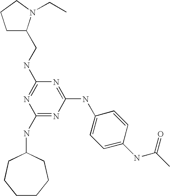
C(NC1=NC(NC2CCCCCC2)=NC(NC2=CC=C(NC(C)=O)C=C2)=N1)C1CCCN1CC
